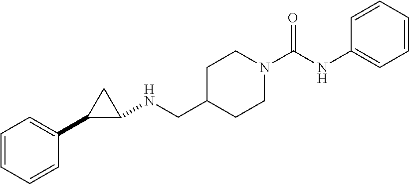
C1=CC=CC(C2CC2NCC2CCN(C(NC3=CC=CC=C3)=O)CC2)=C1
